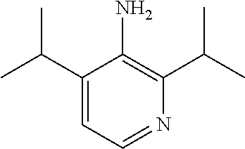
C1(C(C)C)=C(N)C(C(C)C)=CC=N1
